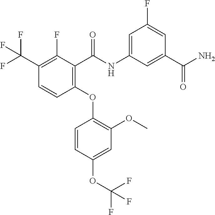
C1(OC2=C(OC)C=C(OC(F)(F)F)C=C2)=C(C(NC2=CC(F)=CC(C(N)=O)=C2)=O)C(F)=C(C(F)(F)F)C=C1
